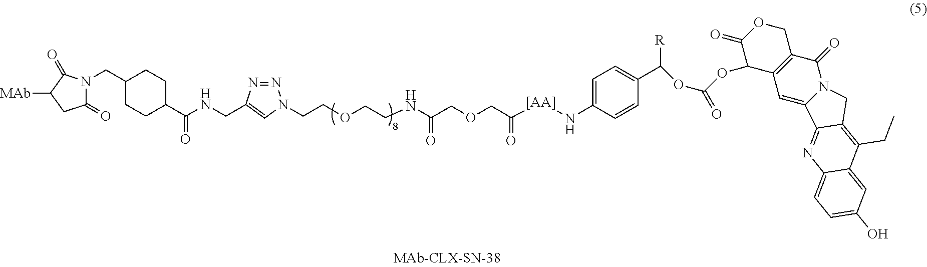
O(C(=O)OC1C(=O)OCC2=C1C=C1N(C2=O)CC2=C(CC)C3=CC(O)=CC=C3N=C12)C(C1=CC=C(N[[AA]]C(COCC(NCCOCCN2N=NC(CNC(C3CCC(CN4C(=O)CC([MAb])C4=O)CC3)=O)=C2)=O)=O)C=C1)[R]
